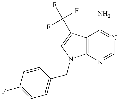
C12=C(C(C(F)(F)F)=CN1CC1=CC=C(F)C=C1)C(N)=NC=N2
